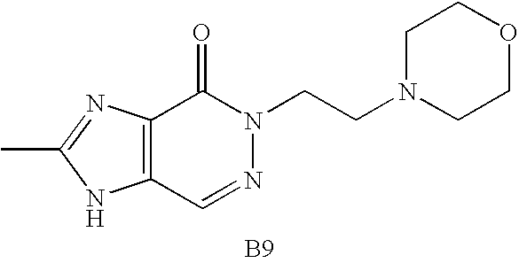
C12=C(N=C(C)N1)C(=O)N(CCN1CCOCC1)N=C2.[B9]
